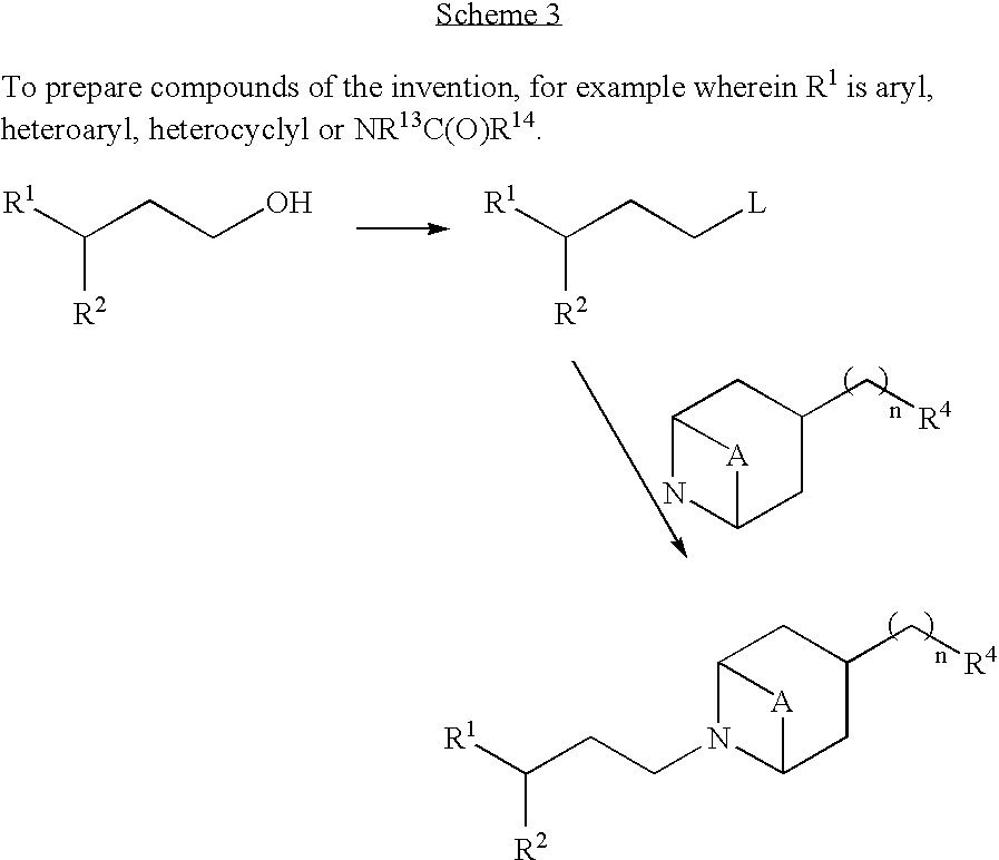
[R1]C(CCO)[R2].[R1]C(CC[L])[R2].C12NC(CC(C[R4])C1)[A]2.C12N(CCC([R1])[R2])C(CC(C[R4])C1)[A]2
